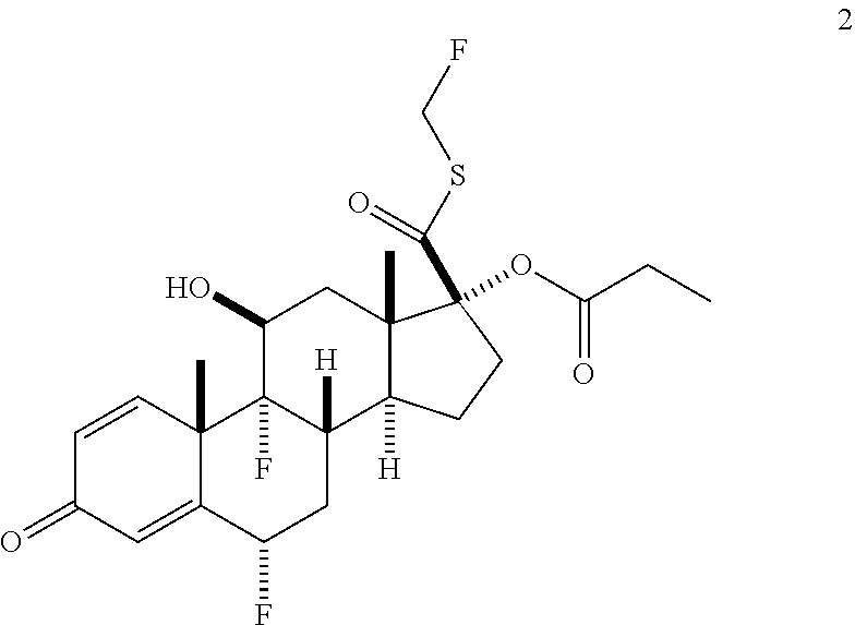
C1=CC2(C)C(=CC1=O)C(F)CC1([H])C2(F)C(O)CC2(C)C1([H])CCC2(C(SCF)=O)OC(CC)=O
